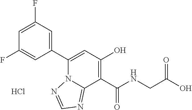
C1(F)=CC(C2=CC(O)=C(C(NCC(O)=O)=O)C3=NC=NN23)=CC(F)=C1.Cl
